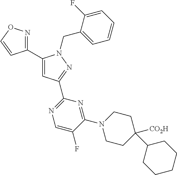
C1(C2=CC(C3=NC=C(F)C(N4CCC(C5CCCCC5)([CO2H])CC4)=N3)=NN2CC2=CC=CC=C2F)=NOC=C1
